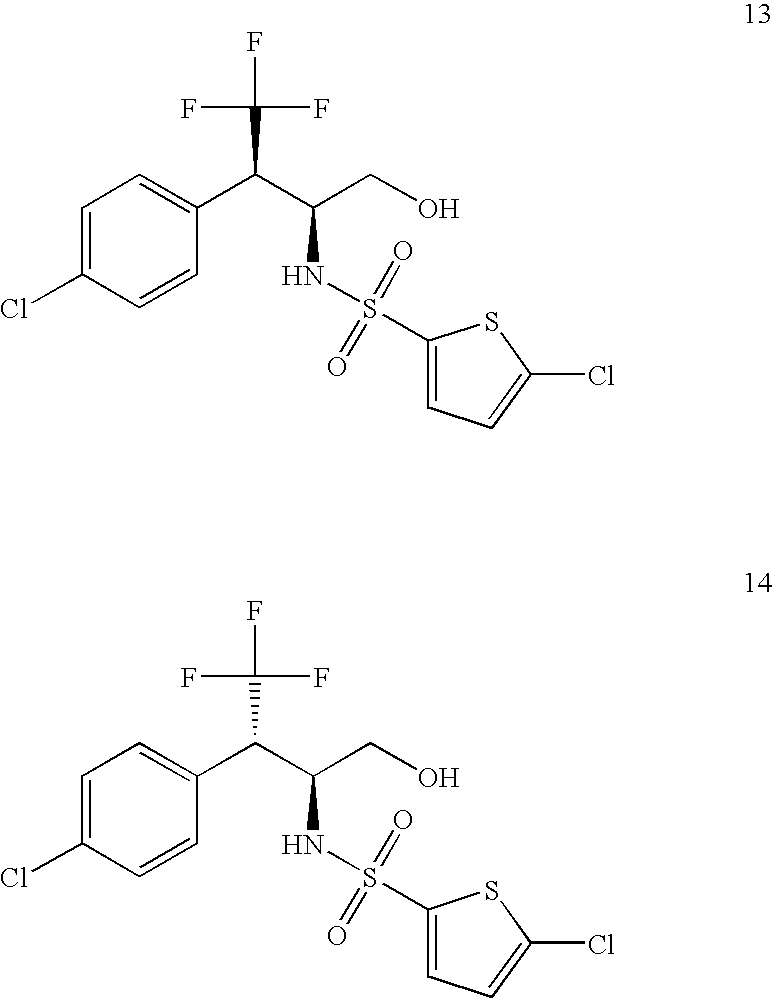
C1=C(Cl)C=CC(C(C(F)(F)F)C(NS(=O)(C2=CC=C(Cl)S2)=O)CO)=C1.C1=C(Cl)C=CC(C(C(F)(F)F)C(NS(=O)(C2=CC=C(Cl)S2)=O)CO)=C1
